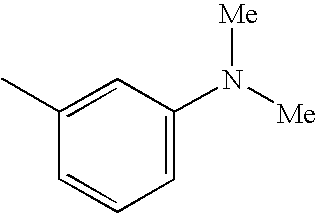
C1=C(N([Me])[Me])C=C(C)C=C1
